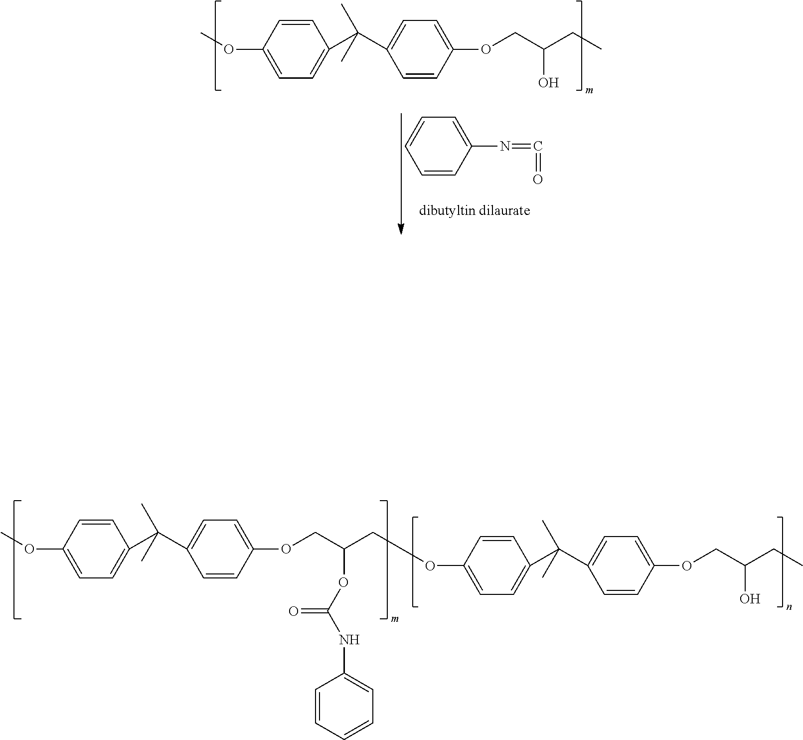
C1=CC(OC)=CC=C1C(C1=CC=C(OCC(CC)O)C=C1)(C)C.C1=CC(N=C=O)=CC=C1.C1=CC(OC)=CC=C1C(C1=CC=C(OCC(CCOC2=CC=C(C(C3=CC=C(OCC(CC)O)C=C3)(C)C)C=C2)OC(=O)NC2=CC=CC=C2)C=C1)(C)C
